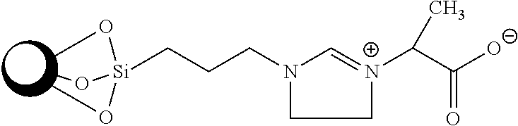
C1=[N+](C(C([O-])=O)C)CCN1CCC[Si](OC)(OC)OC
